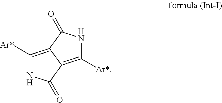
C1([Ar*])=C2C(=C([Ar*])NC2=O)C(=O)N1
